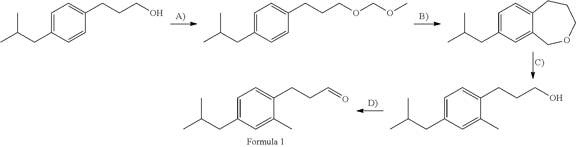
C1=C(CC(C)C)C=CC(CCCO)=C1.C1=C(CC(C)C)C=CC(CCCOCOC)=C1.C1=C(CC(C)C)C=C2C(=C1)CCCOC2.C1=C(CC(C)C)C=C(C)C(CCC=O)=C1.C1=C(CC(C)C)C=C(C)C(CCCO)=C1
